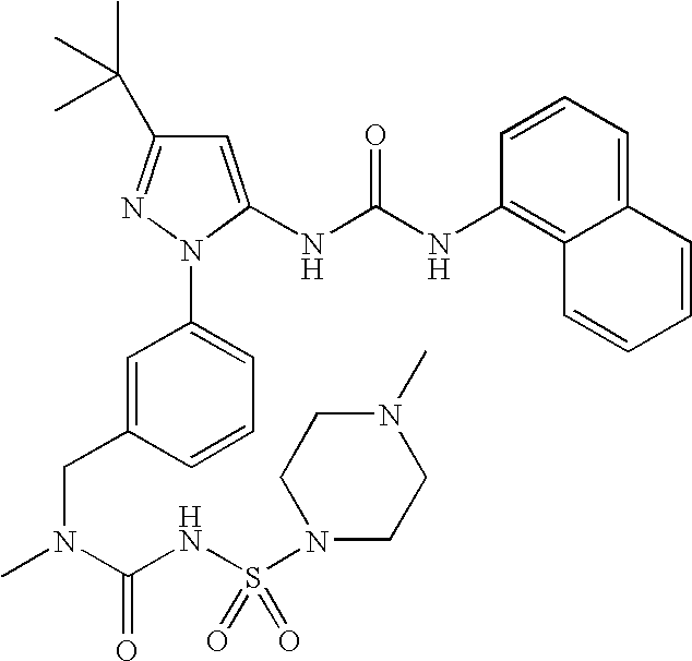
C1(C(C)(C)C)=NN(C2=CC=CC(CN(C)C(NS(=O)(=O)N3CCN(C)CC3)=O)=C2)C(NC(NC2=C3C(=CC=C2)C=CC=C3)=O)=C1
